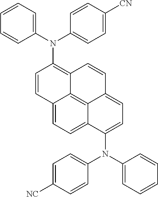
C1(N(C2=CC=C([CN])C=C2)C2=C3C4=C5C(=CC=C4C=C2)C(N(C2=CC=CC=C2)C2=CC=C([NC])C=C2)=CC=C5C=C3)=CC=CC=C1
